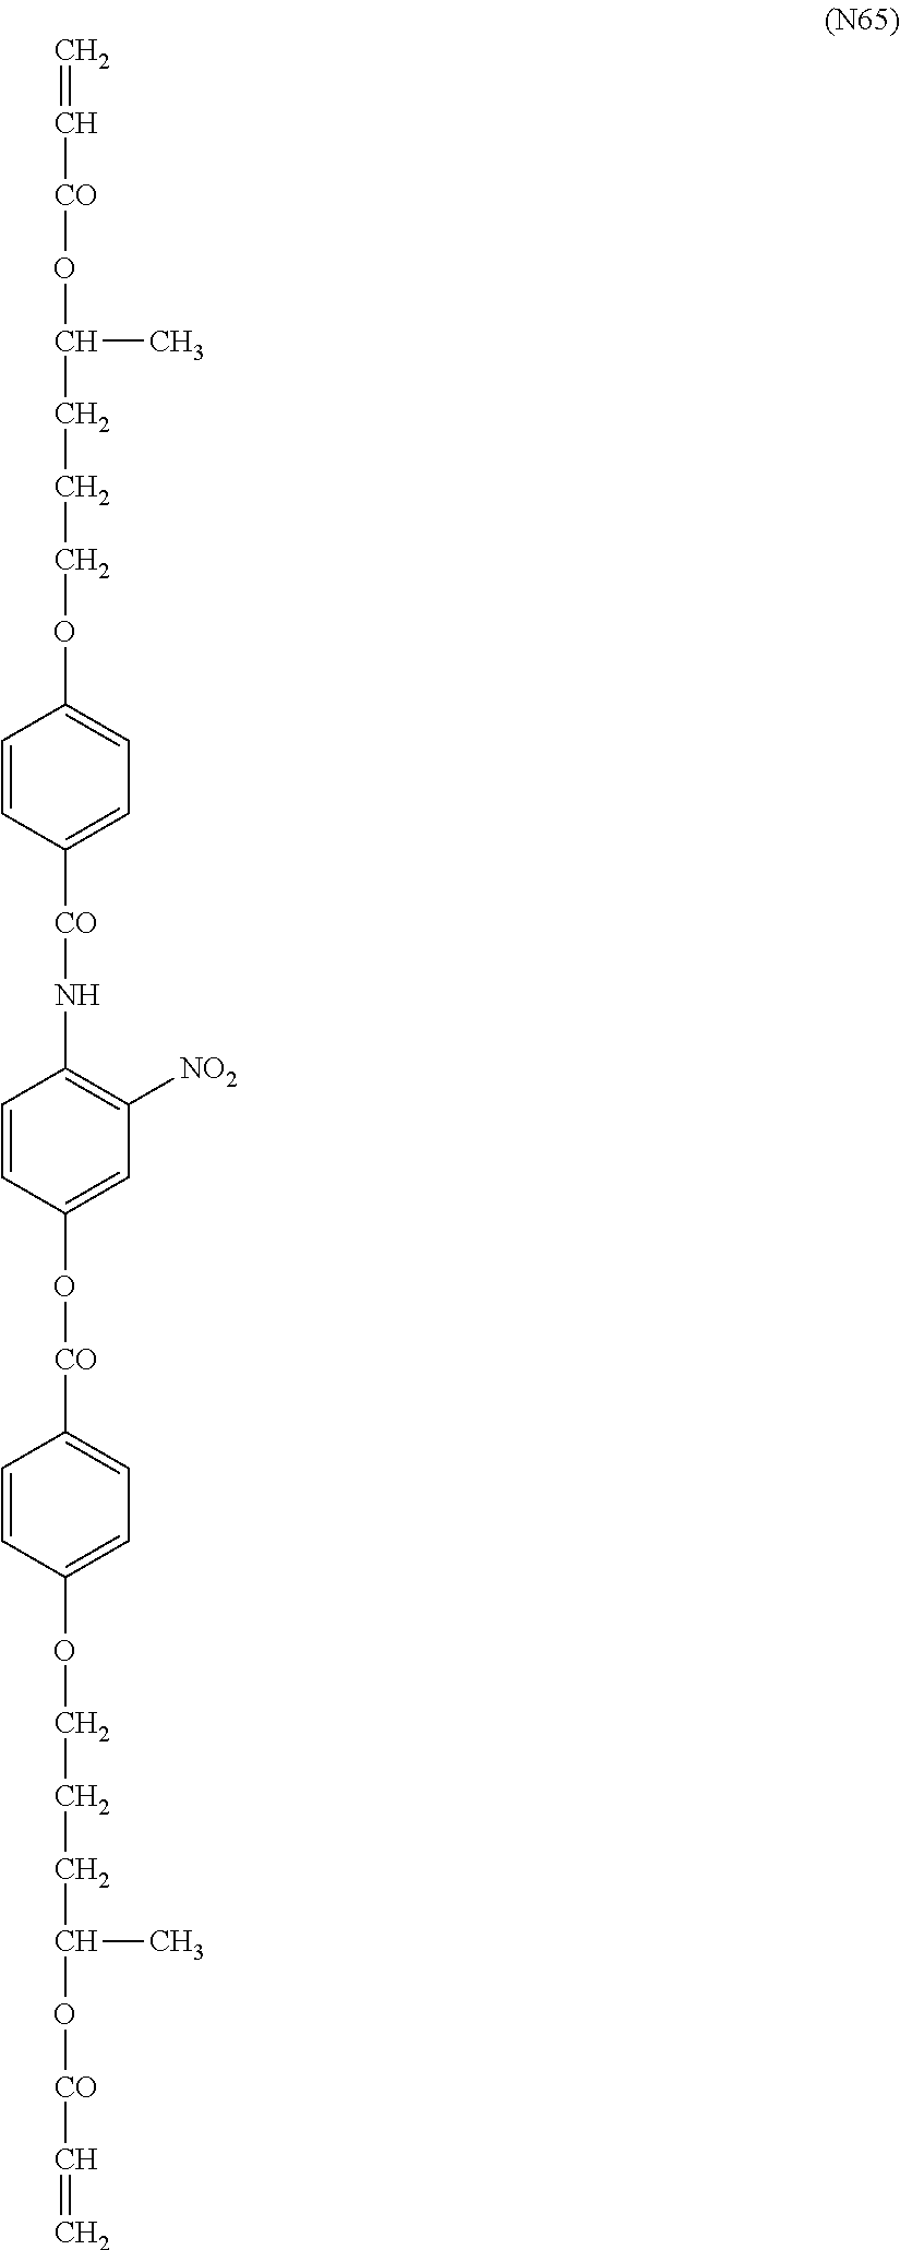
C=C[CO]OC(CCCOC1=CC=C([CO]NC2=C([NO2])C=C(O[CO]C3=CC=C(OCCCC(O[CO]C=C)C)C=C3)C=C2)C=C1)C
